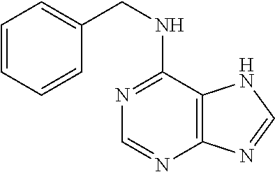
C1=CC=CC(CNC2=NC=NC3=C2NC=N3)=C1
